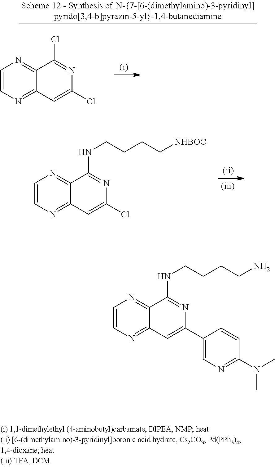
C1=CN=C2C(=N1)C(Cl)=NC(Cl)=C2.C1=CN=C2C(=N1)C(NCCCC[NHBOC])=NC(Cl)=C2.C1=CN=C2C(=N1)C(NCCCCN)=NC(C1=CN=C(N(C)C)C=C1)=C2
